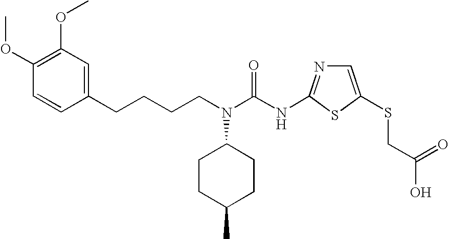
C(CCN(C(NC1=NC=C(SCC(O)=O)S1)=O)C1CCC(C)CC1)CC1=CC(OC)=C(OC)C=C1
